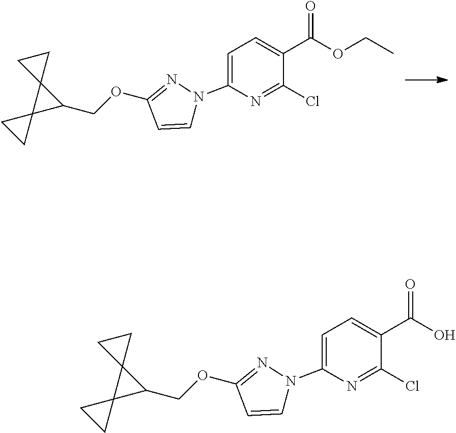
C12(C3(C1COC1=NN(C4=CC=C(C(OCC)=O)C(Cl)=N4)C=C1)CC3)CC2.C12(C3(C1COC1=NN(C4=CC=C(C(O)=O)C(Cl)=N4)C=C1)CC3)CC2
